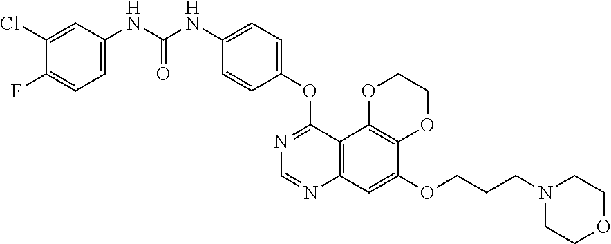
C12=C(C3=C(C=C1OCCCN1CCOCC1)N=CN=C3OC1=CC=C(NC(NC3=CC=C(F)C(Cl)=C3)=O)C=C1)OCCO2
